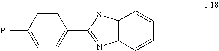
C1=C(Br)C=CC(C2=NC3=C(C=CC=C3)S2)=C1
